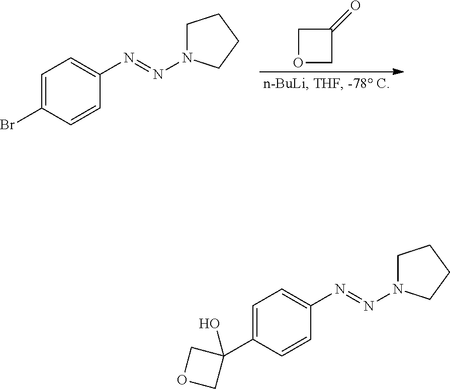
C1(=O)COC1.C1=C(Br)C=CC(N=NN2CCCC2)=C1.C1=C(C2(O)COC2)C=CC(N=NN2CCCC2)=C1
